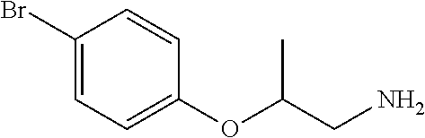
C1(Br)=CC=C(OC(C)CN)C=C1
